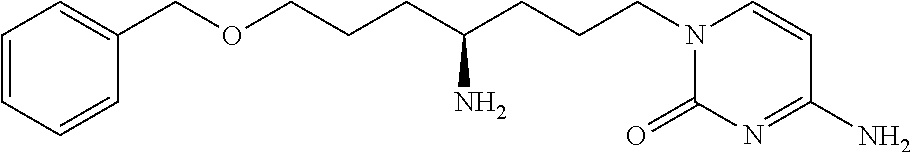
O(CCCC(CCCN1C(=O)N=C(N)C=C1)N)CC1=CC=CC=C1
